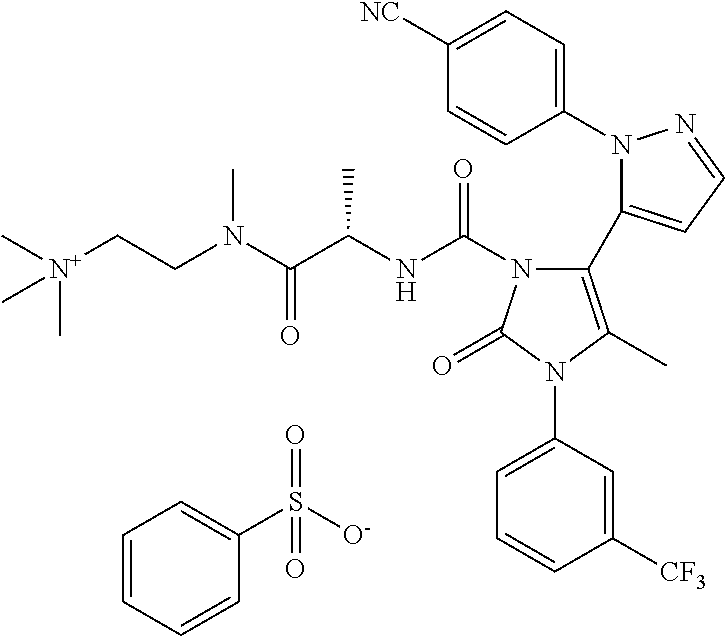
C1=CC=CC(S([O-])(=O)=O)=C1.C1(N2N=CC=C2C2=C(C)N(C3=CC=CC([CF3])=C3)C(=O)N2C(NC(C(N(CC[N+](C)(C)C)C)=O)C)=O)=CC=C([NC])C=C1
